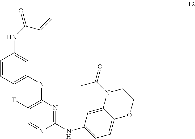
C1(NC2=CC=C3C(=C2)N(C(=O)C)CCO3)=NC(NC2=CC=CC(NC(=O)C=C)=C2)=C(F)C=N1
